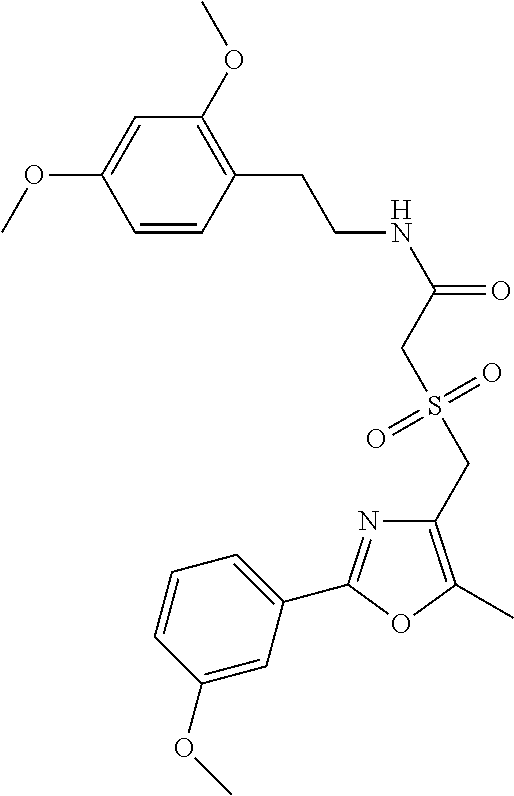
C1=CC(CCNC(=O)CS(CC2=C(C)OC(C3=CC=CC(OC)=C3)=N2)(=O)=O)=C(OC)C=C1OC
